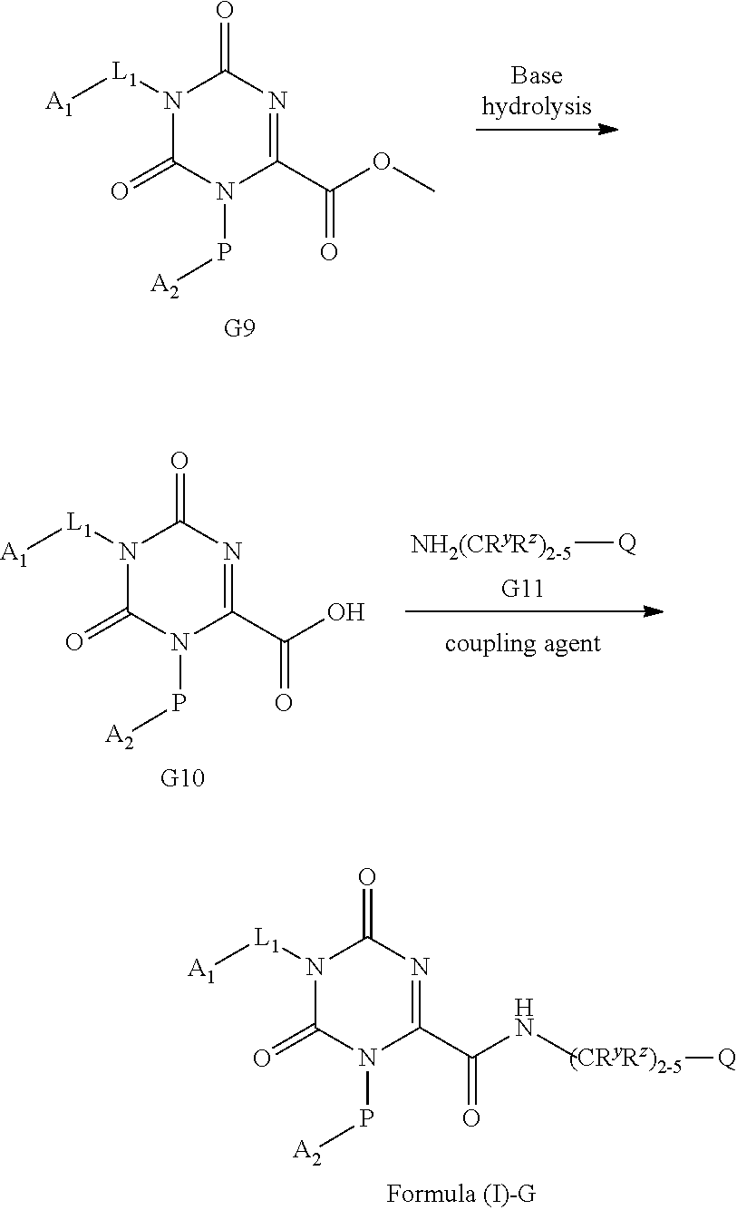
N1([L1][A1])C(=O)N(P[A2])C(C(OC)=O)=NC1=O.[NH2(CRyRz)2-5][Q].N1([L1][A1])C(=O)N(P[A2])C(C(O)=O)=NC1=O.N1([L1][A1])C(=O)N(P[A2])C(C(NC)=O)=NC1=O.[(CRyRz)2-5][Q]
